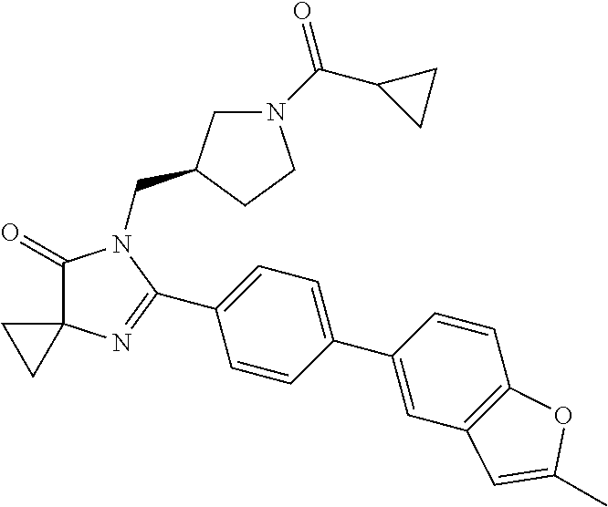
C1(=O)C2(N=C(C3=CC=C(C4=CC5=C(C=C4)OC(C)=C5)C=C3)N1CC1CN(C(C3CC3)=O)CC1)CC2
